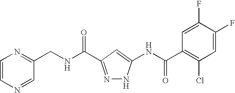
C1(CNC(=O)C2=NNC(NC(C3=C(Cl)C=C(F)C(F)=C3)=O)=C2)=NC=CN=C1
